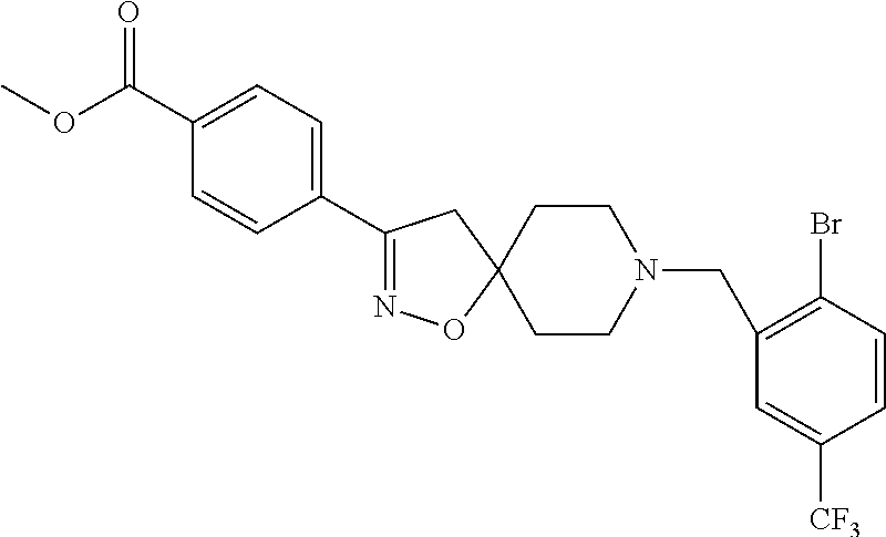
O=C(C1=CC=C(C2=NOC3(C2)CCN(CC2=C(Br)C=CC([CF3])=C2)CC3)C=C1)OC
